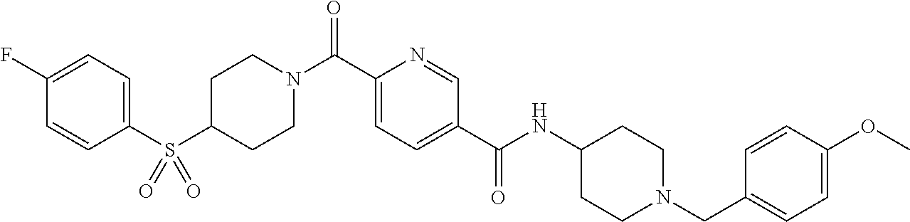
C1(F)=CC=C(S(C2CCN(C(C3=CC=C(C(NC4CCN(CC5=CC=C(OC)C=C5)CC4)=O)C=N3)=O)CC2)(=O)=O)C=C1
